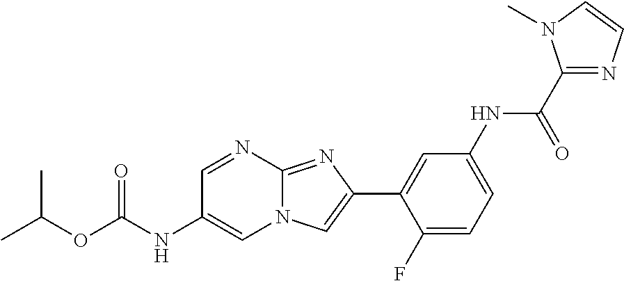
C1=NC2=NC(C3=CC(NC(C4=NC=CN4C)=O)=CC=C3F)=CN2C=C1NC(OC(C)C)=O
